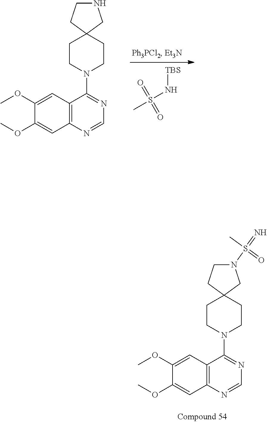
C12=C(N=CN=C1N1CCC3(CC1)CNCC3)C=C(OC)C(OC)=C2.CS(N[TBS])(=O)=O.C12=C(N=CN=C1N1CCC3(CC1)CN(S(=N)(C)=O)CC3)C=C(OC)C(OC)=C2
